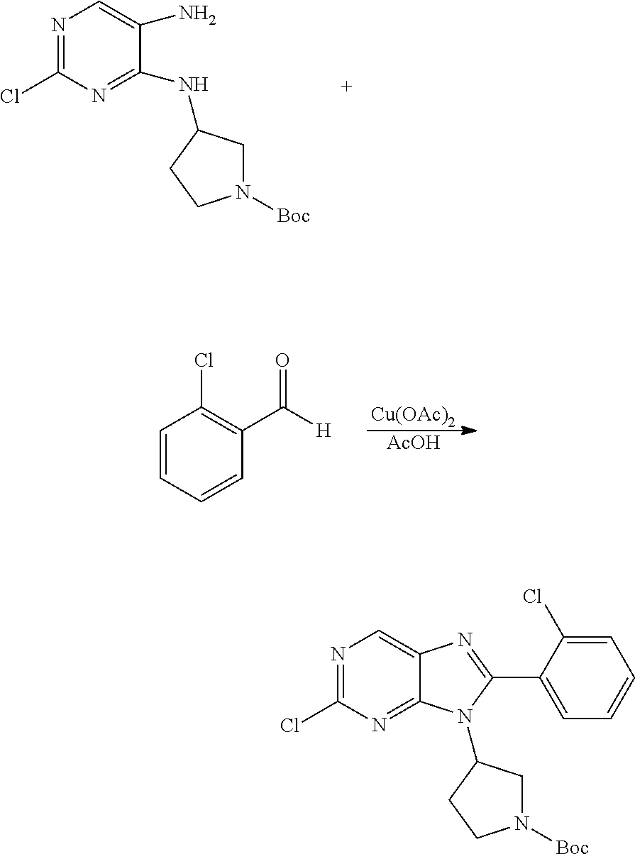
N1=C(Cl)N=C(NC2CN([Boc])CC2)C(N)=C1.C1=CC=CC(C([H])=O)=C1Cl.[Cu(OAc)2].[AcOH].N1([Boc])CC(N2C3=NC(Cl)=NC=C3N=C2C2=CC=CC=C2Cl)CC1
